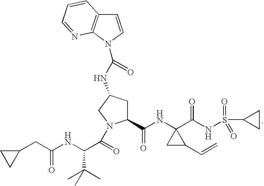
C1CC1CC(NC(C(C)(C)C)C(=O)N1C(C(NC2(C(NS(=O)(=O)C3CC3)=O)CC2C=C)=O)CC(NC(=O)N2C3=C(C=C2)C=CC=N3)C1)=O
